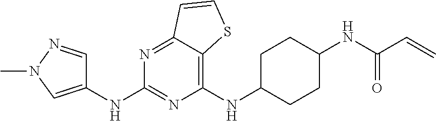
C1(NC2CCC(NC(C=C)=O)CC2)=C2C(=NC(NC3=CN(C)N=C3)=N1)C=CS2
